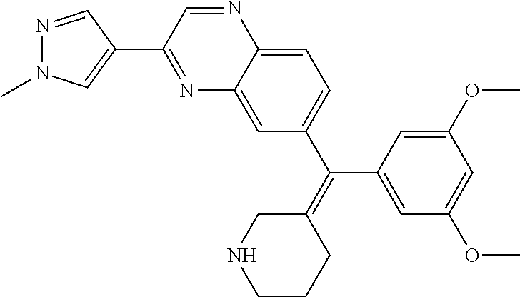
C1(=C(C2=CC=C3C(=C2)N=C(C2=CN(C)N=C2)C=N3)C2=CC(OC)=CC(OC)=C2)CNCCC1
